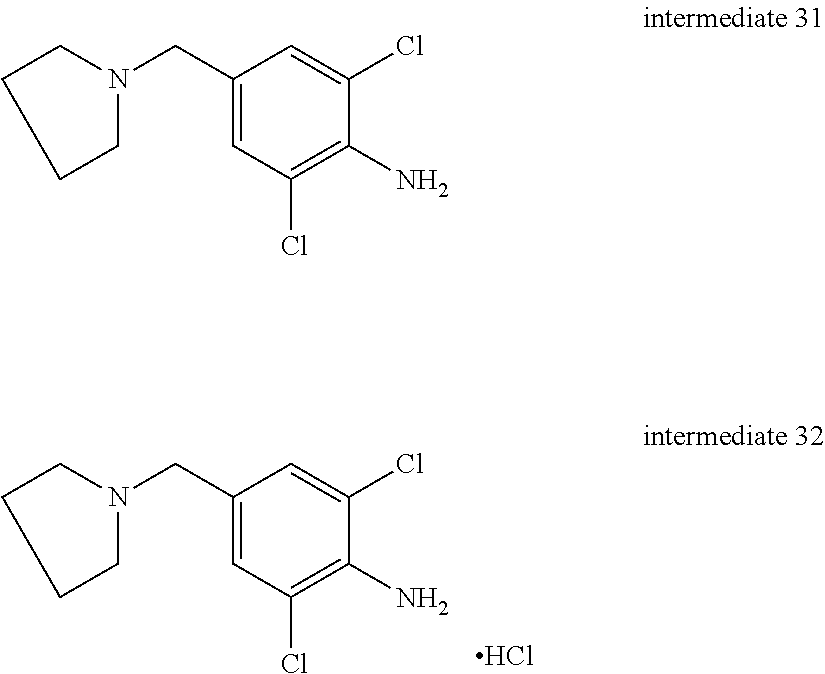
C1(CN2CCCC2)=CC(Cl)=C(N)C(Cl)=C1.Cl.C1(CN2CCCC2)=CC(Cl)=C(N)C(Cl)=C1
